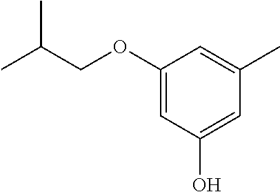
C1(OCC(C)C)=CC(O)=CC(C)=C1
